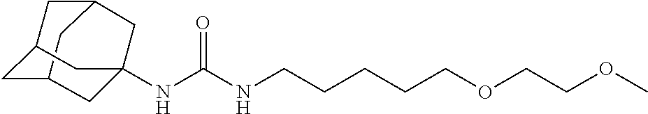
C12CC3CC(C1)CC(NC(NCCCCCOCCOC)=O)(C3)C2
